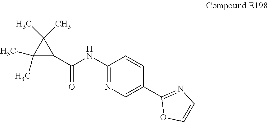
C1(NC(=O)C2C(C)(C)C2(C)C)=NC=C(C2=NC=CO2)C=C1
